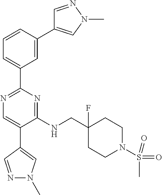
N1=C(C2=CC=CC(C3=CN(C)N=C3)=C2)N=C(NCC2(F)CCN(S(C)(=O)=O)CC2)C(C2=CN(C)N=C2)=C1
